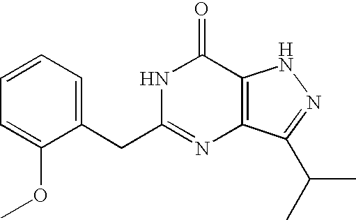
C1=C(CC2=NC3=C(C(=O)N2)NN=C3C(C)C)C(OC)=CC=C1
